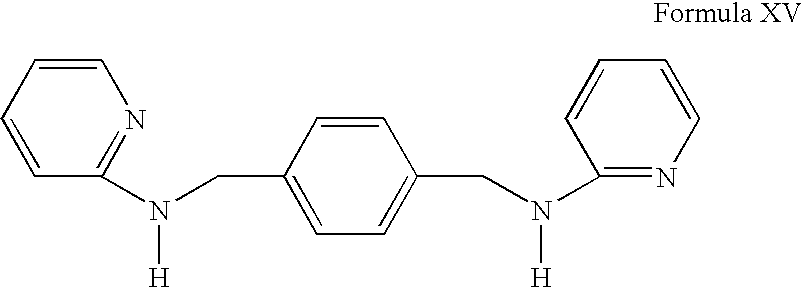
C1=CC=CN=C1N(CC1=CC=C(CN(C2=NC=CC=C2)[H])C=C1)[H]
